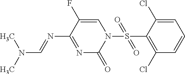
C1=C(Cl)C(S(N2C=C(F)C(N=CN(C)C)=NC2=O)(=O)=O)=C(Cl)C=C1
